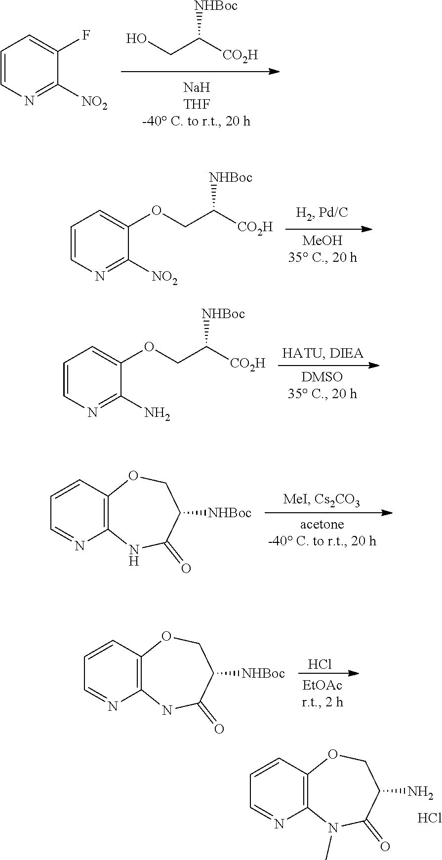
C1=CN=C([NO2])C(F)=C1.OCC([CO2H])[NHBoc].C1=CN=C([NO2])C(OCC([CO2H])[NHBoc])=C1.C1=CN=C(N)C(OCC([CO2H])[NHBoc])=C1.C1=CC=NC2=C1OCC([NHBoc])C(=O)N2.C1=CC=NC2=C1OCC([NHBoc])C(=O)N2.Cl.C1=CC=NC2=C1OCC(N)C(=O)N2C.Cl
